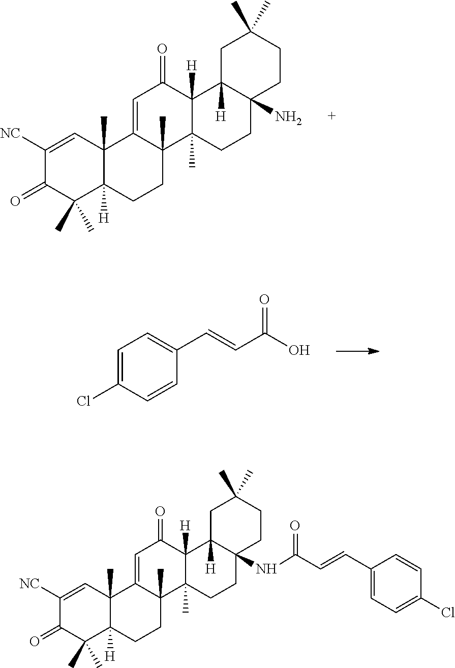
C1([NC])=CC2(C)C([H])(C(C)(C)C1=O)CCC1(C)C2=CC(=O)C2([H])C1(C)CCC1(N)C2([H])CC(C)(C)CC1.C1=C(Cl)C=CC(C=CC(O)=O)=C1.C1([NC])=CC2(C)C([H])(C(C)(C)C1=O)CCC1(C)C2=CC(=O)C2([H])C1(C)CCC1(NC(C=CC3=CC=C(Cl)C=C3)=O)C2([H])CC(C)(C)CC1
